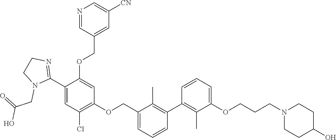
C1=CC=C(OCCCN2CCC(O)CC2)C(C)=C1C1=C(C)C(COC2=C(Cl)C=C(C3=NCCN3CC(=O)O)C(OCC3=CC([CN])=CN=C3)=C2)=CC=C1
